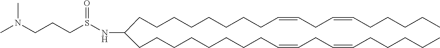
CCCCCC=CCC=CCCCCCCCCC(CCCCCCCCC=CCC=CCCCCC)NS(CCCN(C)C)=O
